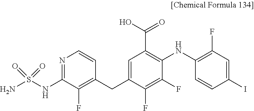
N1=C(NS(N)(=O)=O)C(F)=C(CC2=CC(C(O)=O)=C(NC3=C(F)C=C(I)C=C3)C(F)=C2F)C=C1
